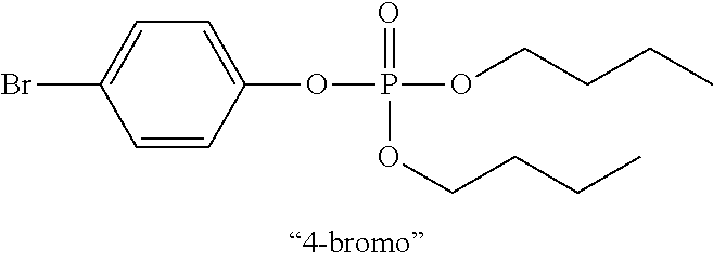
C1=CC(OP(OCCCC)(=O)OCCCC)=CC=C1Br
